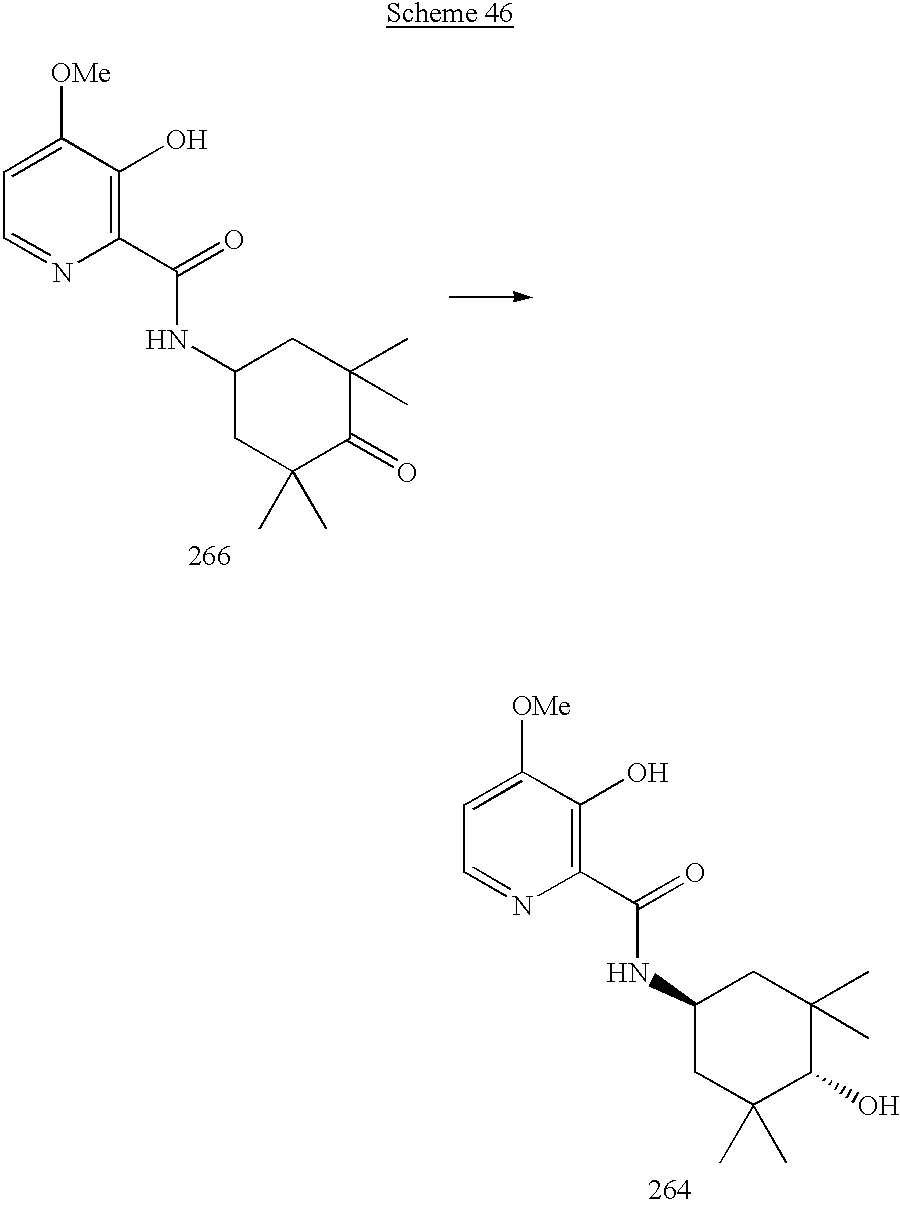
C1=C([OMe])C(O)=C(C(NC2CC(C)(C)C(=O)C(C)(C)C2)=O)N=C1.C1=C([OMe])C(O)=C(C(NC2CC(C)(C)C(O)C(C)(C)C2)=O)N=C1
